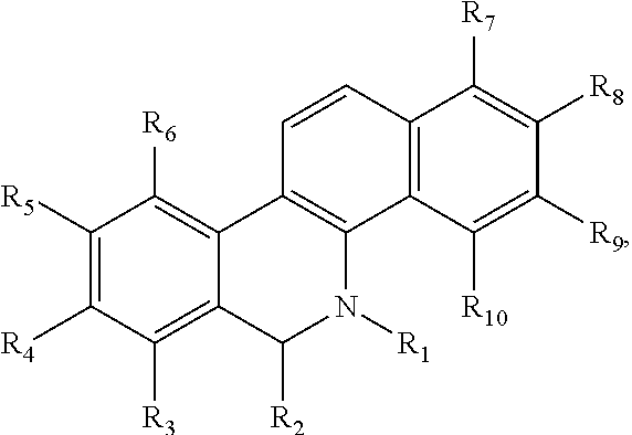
C1([R5])=C([R4])C([R3])=C2C(=C1[R6])C1=C(C3=C(C=C1)C([R7])=C([R8])C([R9])=C3[R10])N([R1])C2[R2]
